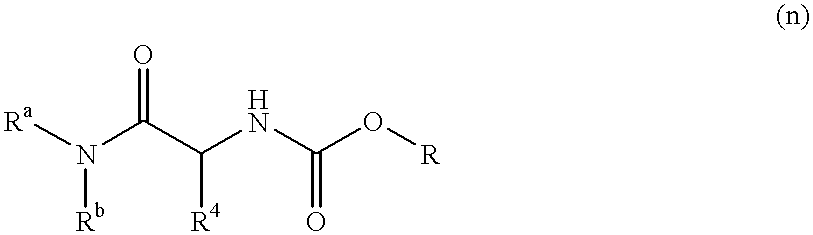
N([Rb])(C(C(NC(O[R])=O)[R4])=O)[Ra]
